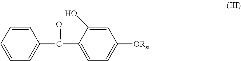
C1=CC=C(C(C2=CC=C([ORn])C=C2O)=O)C=C1
